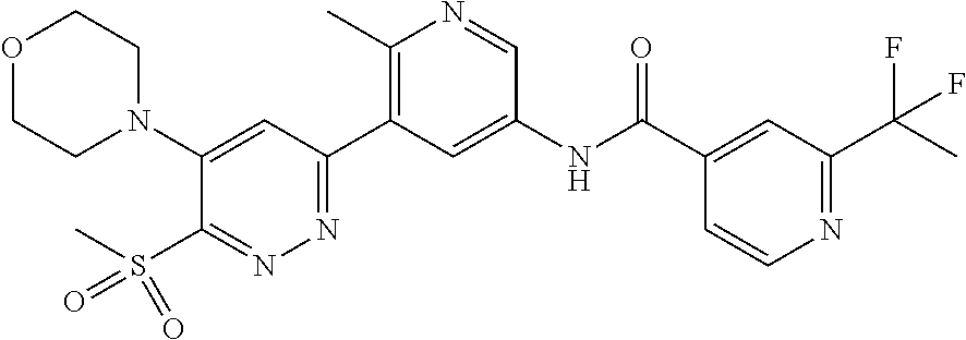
O1CCN(C2=CC(C3=C(C)N=CC(NC(C4=CC(C(C)(F)F)=NC=C4)=O)=C3)=NN=C2S(C)(=O)=O)CC1
